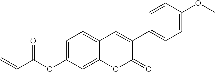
C1=C(OC(=O)C=C)C=C2C(=C1)C=C(C1=CC=C(OC)C=C1)C(=O)O2
